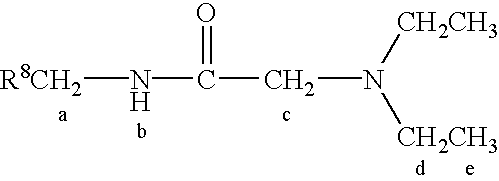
C(N([CH2CH3])[CH2CH3])C(N[R8CH2])=O
